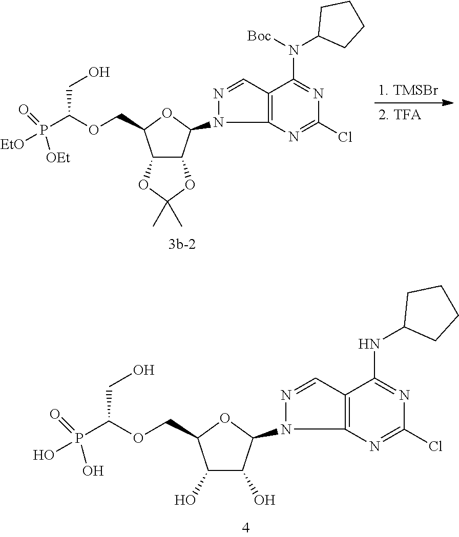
C1(O)C(O)C(N2N=CC3=C2N=C(Cl)N=C3NC2CCCC2)OC1COC(CO)P(O)(=O)O.C12C(C(N3N=CC4=C3N=C(Cl)N=C4N([Boc])C3CCCC3)OC1COC(CO)P([EtO])(=O)[OEt])OC(C)(C)O2
